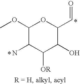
C1(OC)C(N)C([OR])C(O)C(C=O)O1
